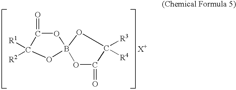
[R1]C1([R2])C(=O)OB2(O1)OC([R3])([R4])C(=O)O2
